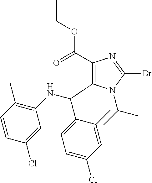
C1(C(=O)OCC)=C(C(NC2=C(C)C=CC(Cl)=C2)C2=CC=C(Cl)C=C2C)N(C(C)C)C(Br)=N1
